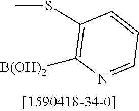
C1(SC)=C([B(OH)2])N=CC=C1
